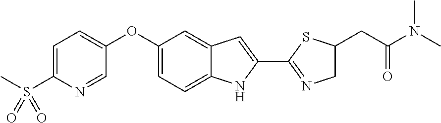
C1=C(S(C)(=O)=O)N=CC(OC2=CC=C3C(=C2)C=C(C2=NCC(CC(N(C)C)=O)S2)N3)=C1
